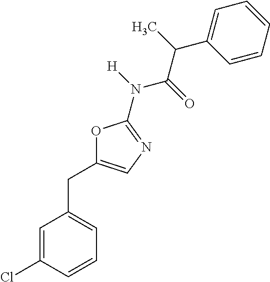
O1C(CC2=CC=CC(Cl)=C2)=CN=C1N([H])C(=O)C(C)C1=CC=CC=C1
